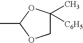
CC1OCC(C)([C6H5])O1
